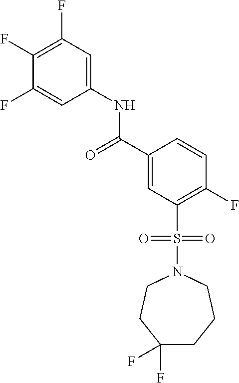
C(C1=CC(S(N2CCCC(F)(F)CC2)(=O)=O)=C(F)C=C1)(=O)NC1=CC(F)=C(F)C(F)=C1
